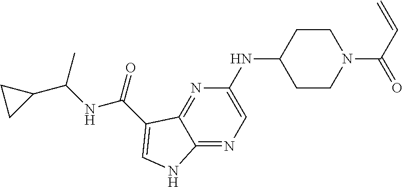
N(C1CCN(C(C=C)=O)CC1)C1=CN=C2C(=N1)C(C(NC(C1CC1)C)=O)=CN2
